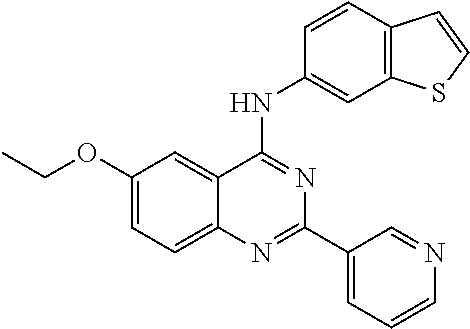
CCOC1=CC=C2C(=C1)C(NC1=CC3=C(C=C1)C=CS3)=NC(C1=CC=CN=C1)=N2
